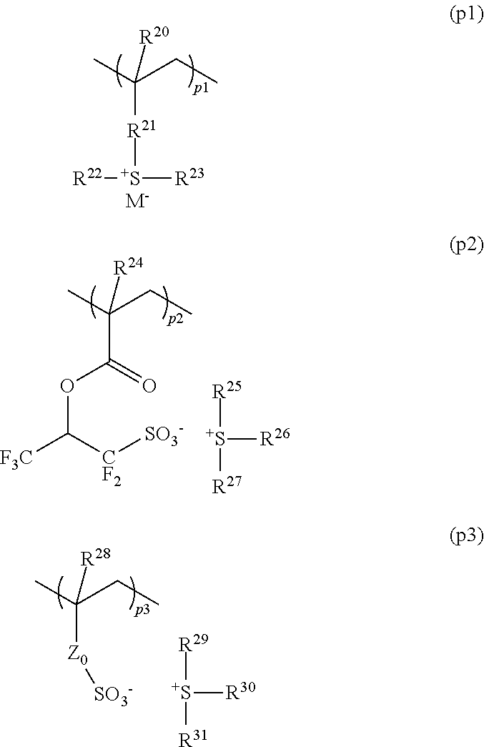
[R21](C(C)(CC)[R20])[S+]([R23])[R22].[M-].C(C(C)(CC)[R24])(=O)OC([F3C])[CF2][SO3-].[S+]([R26])([R25])[R27].[Z0](C(C)(CC)[R28])[SO3-].[S+]([R30])([R29])[R31]
